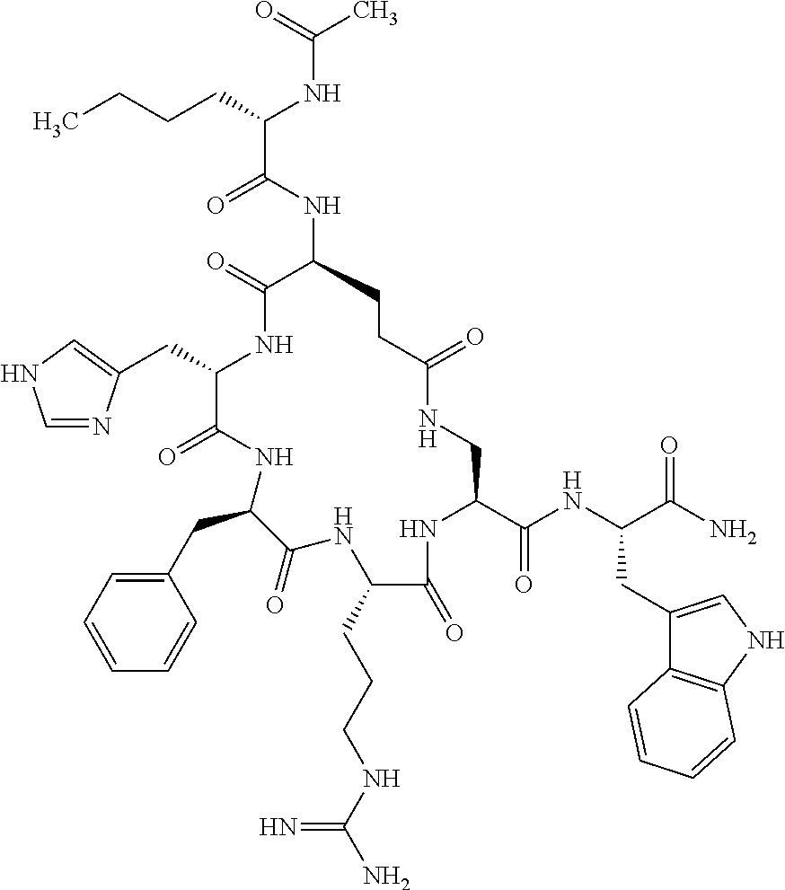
C(C1NC(=O)C(NC(C(CCCC)NC(C)=O)=O)CCC(=O)NCC(C(NC(C(N)=O)CC2=CNC3=C2C=CC=C3)=O)NC(=O)C(CCCNC(N)=N)NC(=O)C(CC2=CC=CC=C2)NC1=O)C1=CNC=N1
